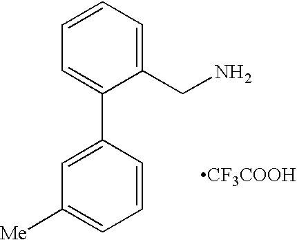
C1=C(C2=CC([Me])=CC=C2)C(CN)=CC=C1.[CF3COOH]
